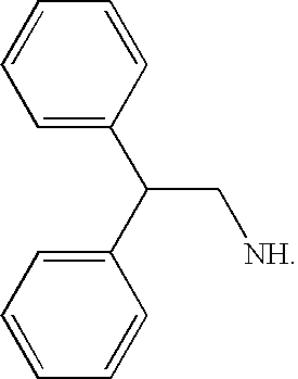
C1=CC=CC(C(C[NH])C2=CC=CC=C2)=C1
